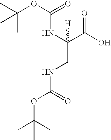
CC(OC(=O)NC(C(O)=O)(CNC(OC(C)(C)C)=O)[H])(C)C
